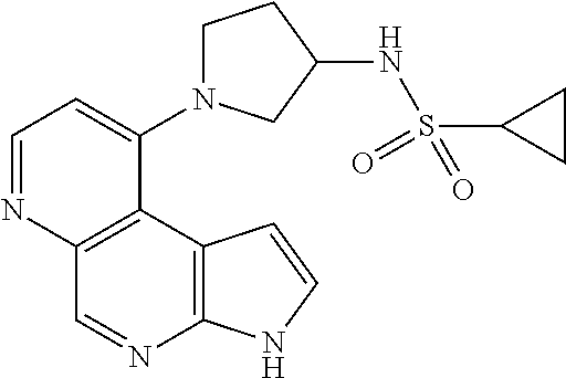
C1=NC2=C(C(N3CCC(NS(C4CC4)(=O)=O)C3)=C1)C1=C(N=C2)NC=C1
